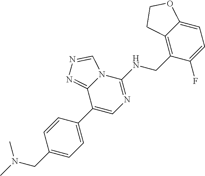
C(N(C)C)C1=CC=C(C2=CN=C(NCC3=C4C(=CC=C3F)OCC4)N3C2=NN=C3)C=C1
